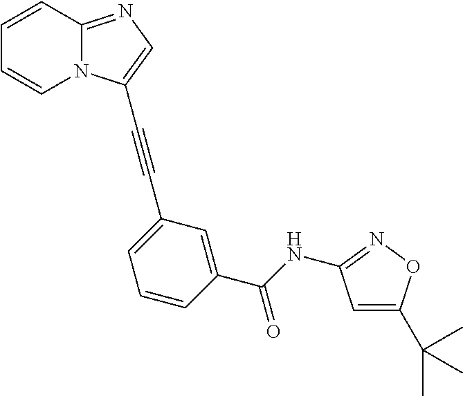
C1=CC2=NC=C(C#CC3=CC=CC(C(NC4=NOC(C(C)(C)C)=C4)=O)=C3)N2C=C1
